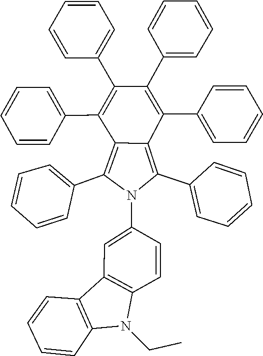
C1=CC=CC=C1C1=C(C2=CC=CC=C2)C(C2=CC=CC=C2)=C(C2=CC=CC=C2)C2=C(C3=CC=CC=C3)N(C3=CC4=C(C=C3)N(CC)C3=C4C=CC=C3)C(C3=CC=CC=C3)=C21
